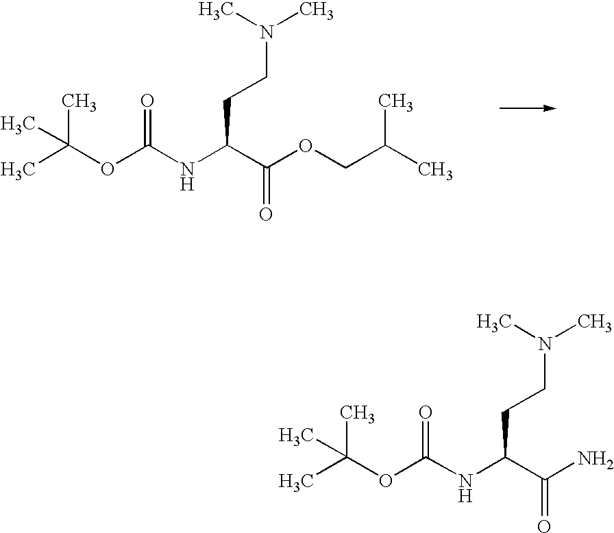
CC(OC(NC(C(OCC(C)C)=O)CCN(C)C)=O)(C)C.N(C(C(N)=O)CCN(C)C)C(OC(C)(C)C)=O
